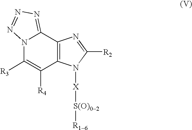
N12C([R3])=C([R4])C3=C(C1=NN=N2)N=C([R2])N3[X][S(O)02][R16]
